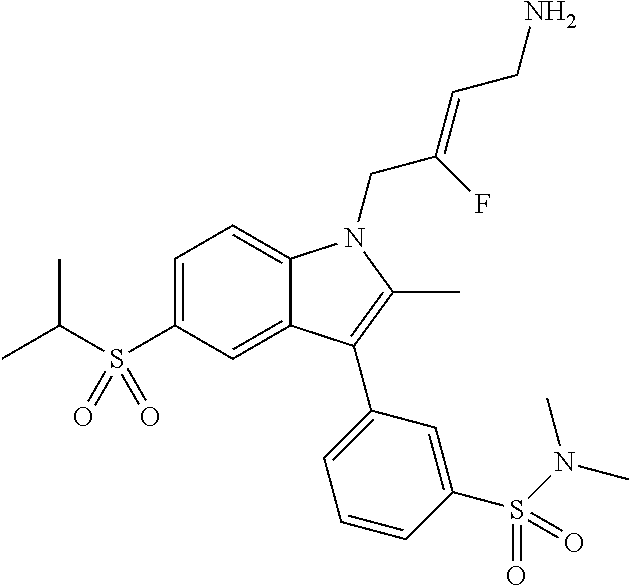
C1=C(S(C(C)C)(=O)=O)C=C2C(=C1)N(CC(=CCN)F)C(C)=C2C1=CC=CC(S(N(C)C)(=O)=O)=C1
